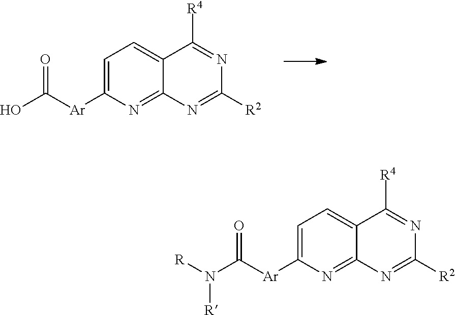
[R4]C1=NC([R2])=NC2=NC([Ar]C(O)=O)=CC=C12.[R4]C1=NC([R2])=NC2=NC([Ar]C(N([R])[R])=O)=CC=C12
